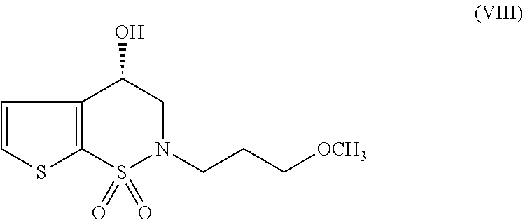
C12=C(S(=O)(=O)N(CCC[OCH3])CC1O)SC=C2
